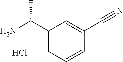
C1(C(C)N)=CC=CC(C#N)=C1.Cl
